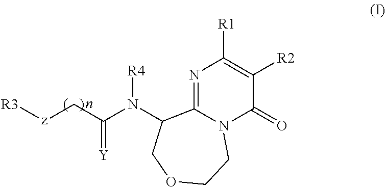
N1=C2N(C(=O)C([R2])=C1[R1])CCOCC2N(C(C[z][R3])=[Y])[R4]
